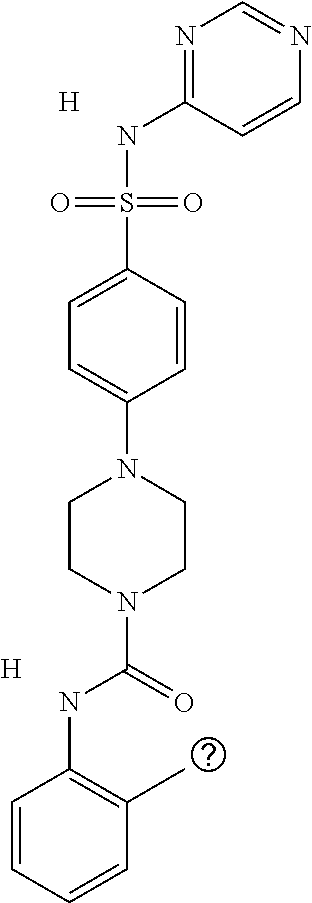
N1=C(NS(C2=CC=C(N3CCN(C(NC4=C(C)C=CC=C4)=O)CC3)C=C2)(=O)=O)C=CN=C1.[H].[H]
